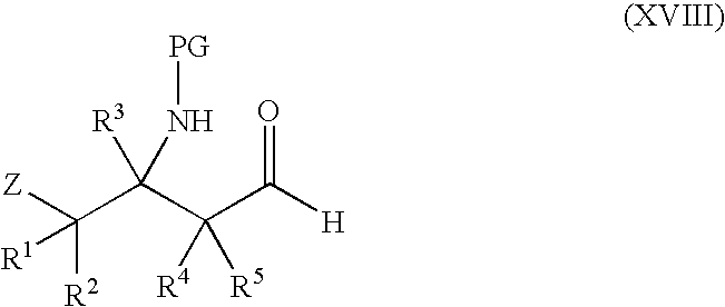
[Z]C(C(C(C([H])=O)([R4])[R5])([R3])N[PG])([R1])[R2]
